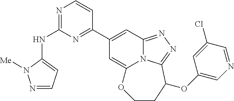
N(C1=NC=CC(C2=CC3=NN=C4N3C(=C2)OCCC4OC2=CN=CC(Cl)=C2)=N1)C1=CC=NN1[Me]
